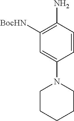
C1=CC(N)=C([BocHN])C=C1N1CCCCC1
